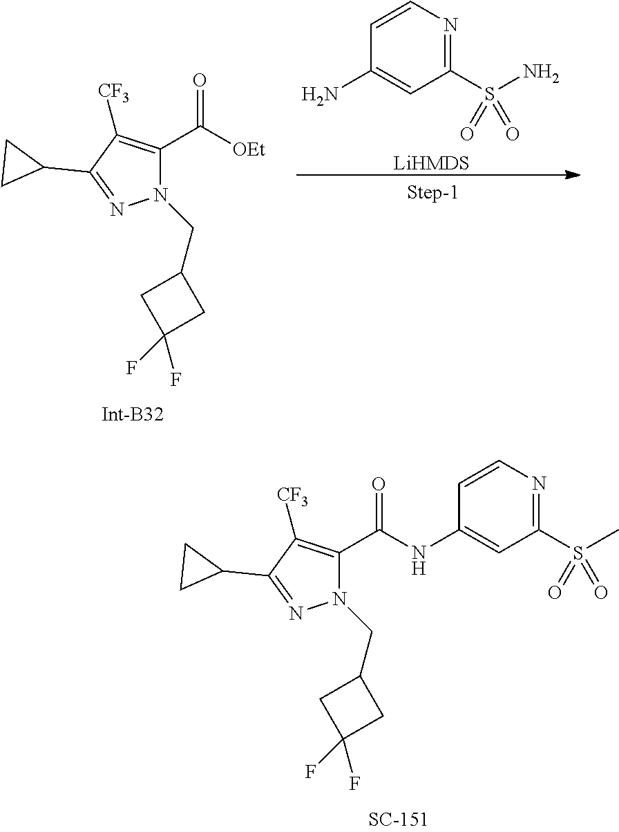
N1(CC2CC(F)(F)C2)C(C(=O)NC2=CC(S(=O)(C)=O)=NC=C2)=C([CF3])C(C2CC2)=N1.N1(CC2CC(F)(F)C2)C(C(=O)[OEt])=C([CF3])C(C2CC2)=N1.C1(N)=CC(S(=O)(N)=O)=NC=C1.[LiHMDS]
